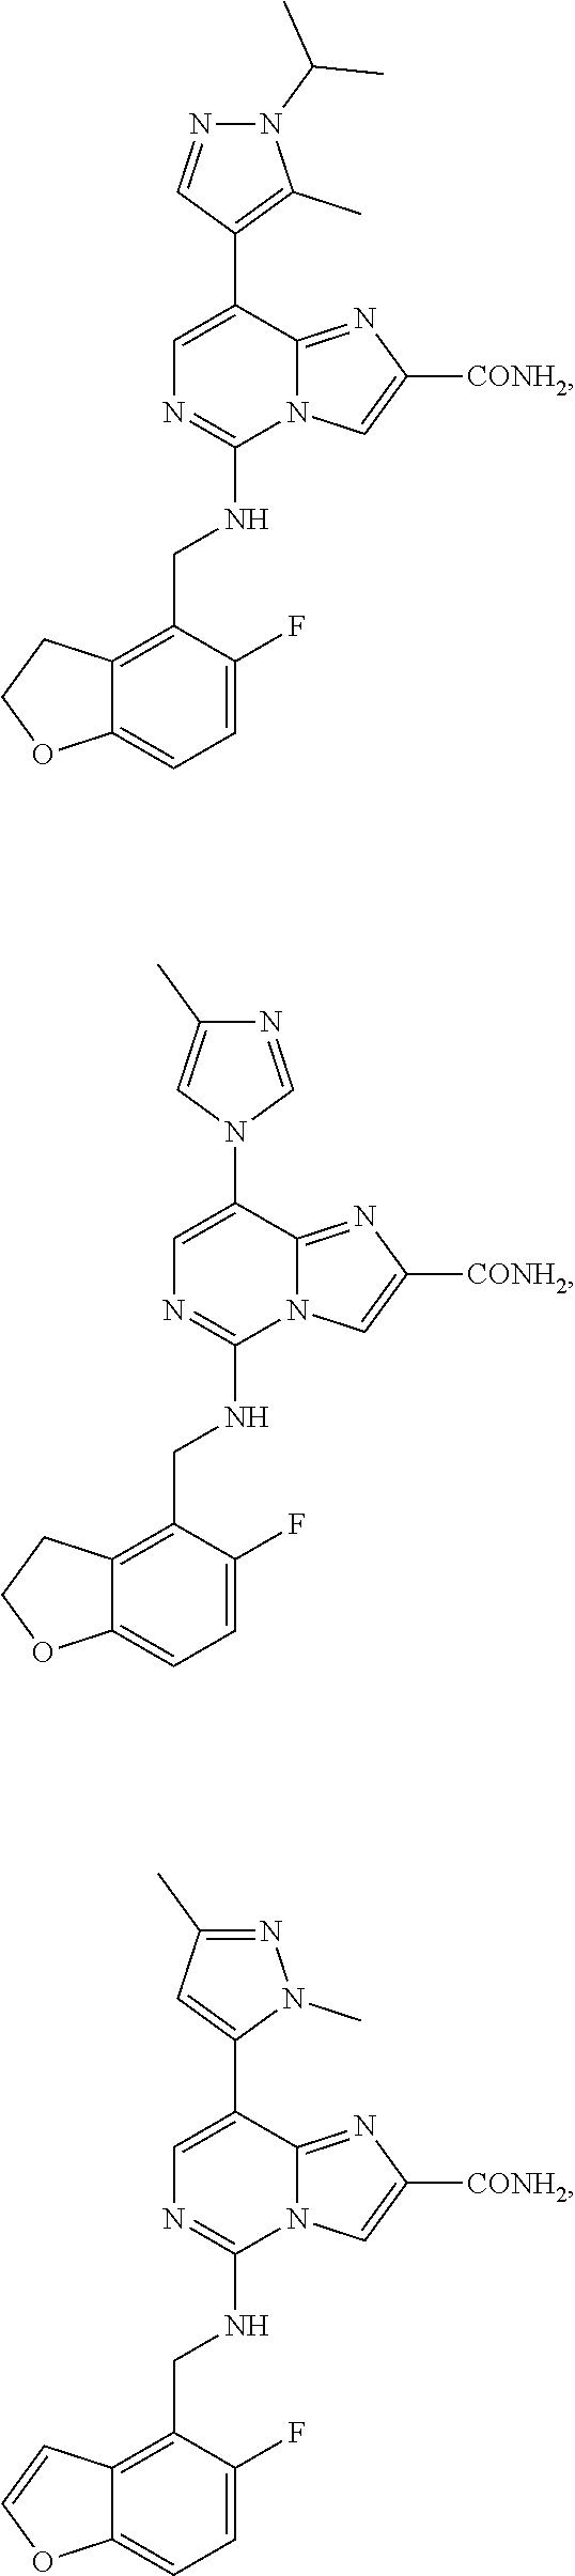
C1=C(F)C(CNC2=NC=C(C3=C(C)N(C(C)C)N=C3)C3=NC([CONH2])=CN23)=C2C(=C1)OCC2.C1=C(F)C(CNC2=NC=C(N3C=NC(C)=C3)C3=NC([CONH2])=CN23)=C2C(=C1)OCC2.C1=C(F)C(CNC2=NC=C(C3=CC(C)=NN3C)C3=NC([CONH2])=CN23)=C2C(=C1)OC=C2
